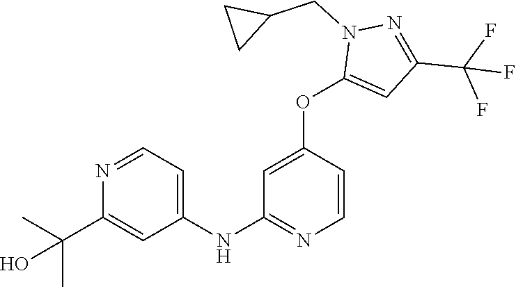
C1(NC2=NC=CC(OC3=CC(C(F)(F)F)=NN3CC3CC3)=C2)=CC=NC(C(C)(C)O)=C1
